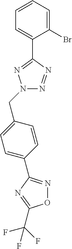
C1(Br)=CC=CC=C1C1=NN(CC2=CC=C(C3=NOC(C(F)(F)F)=N3)C=C2)N=N1
